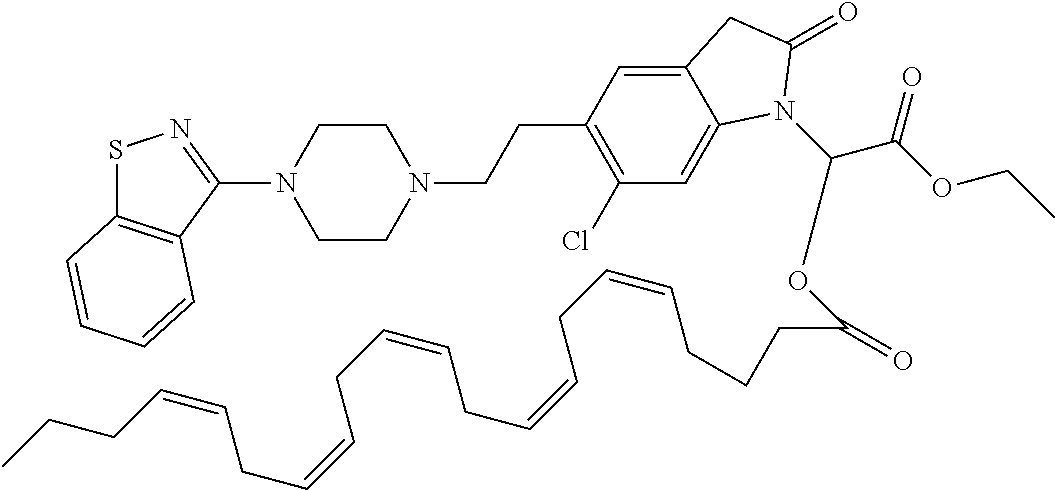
C1CN(CCC2=C(Cl)C=C3C(=C2)CC(=O)N3C(C(OCC)=O)OC(CCCC=CCC=CCC=CCC=CCC=CCCC)=O)CCN1C1=NSC2=C1C=CC=C2
